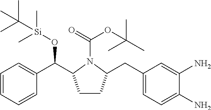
C1=CC=CC(C(C2CCC(CC3=CC=C(N)C(N)=C3)N2C(=O)OC(C)(C)C)O[Si](C)(C)C(C)(C)C)=C1
